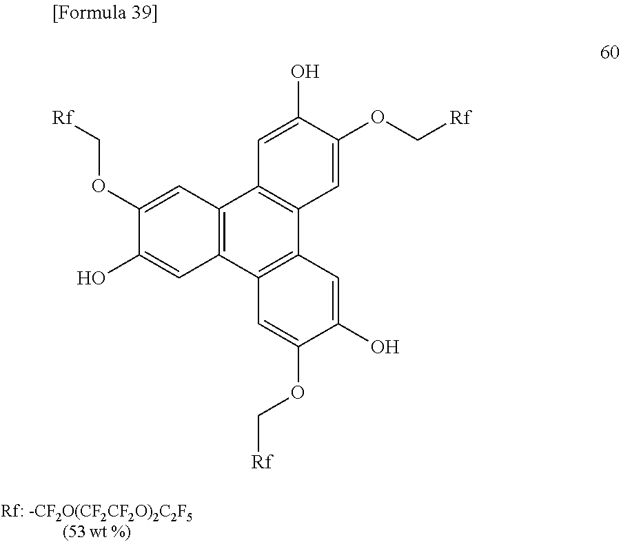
C12=C(C3=C(C4=C1C=C(O)C(OC[Rf])=C4)C=C(O)C(OC[Rf])=C3)C=C(O)C(OC[Rf])=C2
